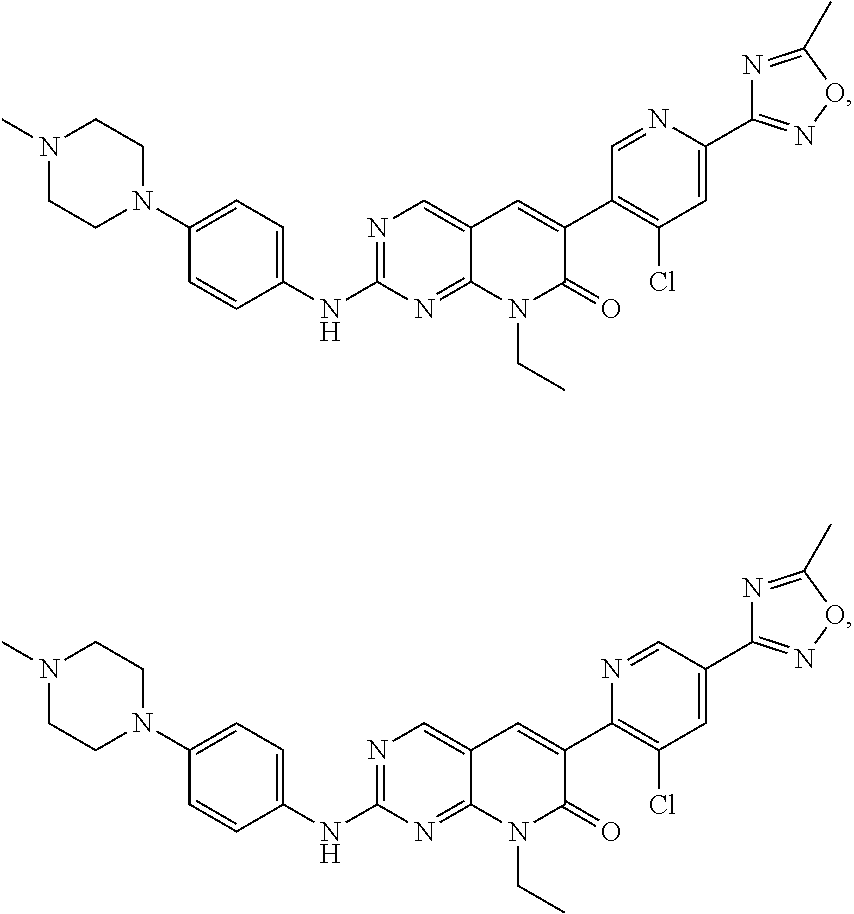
N1(C)CCN(C2=CC=C(NC3=NC=C4C(=N3)N(CC)C(=O)C(C3=C(Cl)C=C(C5=NOC(C)=N5)N=C3)=C4)C=C2)CC1.N1(C)CCN(C2=CC=C(NC3=NC=C4C(=N3)N(CC)C(=O)C(C3=C(Cl)C=C(C5=NOC(C)=N5)C=N3)=C4)C=C2)CC1
